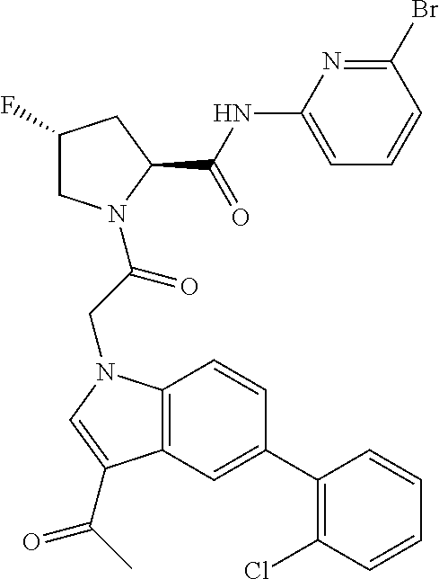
C12=C(C=C(C3=C(Cl)C=CC=C3)C=C1)C(C(C)=O)=CN2CC(N1CC(F)CC1C(NC1=CC=CC(Br)=N1)=O)=O
